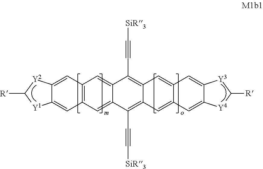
C12=CC3=C(C=C1[Y1]C([R])[Y2]2)C=C1C(=C3)C(C#C[SiR3])=C2C(=C1C#C[SiR3])C=C1C(=C2)C=C2C(=C1)[Y4]C([R])[Y3]2
